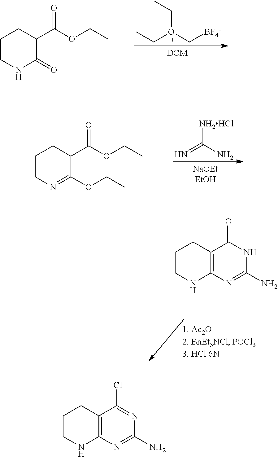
N=C(N)[NH2HCl].C1CN=C(OCC)C(C(OCC)=O)C1.C1CNC2=C(C1)C(=O)NC(N)=N2.CCO(C[BF4-])CC.C1CNC(=O)C(C(OCC)=O)C1.C1CNC2=C(C1)C(Cl)=NC(N)=N2
